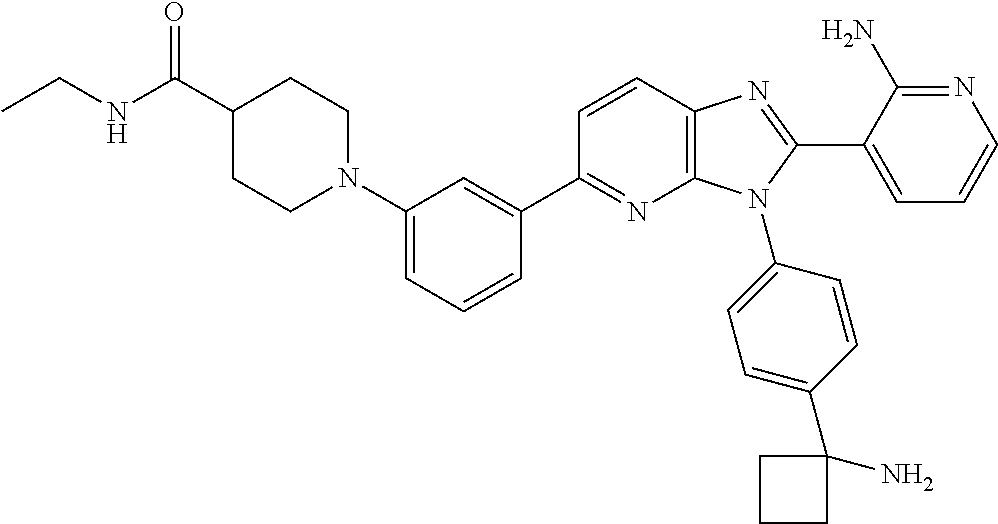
C12=C(C=CC(C3=CC(N4CCC(C(NCC)=O)CC4)=CC=C3)=N1)N=C(C1=CC=CN=C1N)N2C1=CC=C(C2(N)CCC2)C=C1
